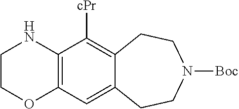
C12=C(C([cPr])=C3C(=C1)CCN([Boc])CC3)NCCO2
